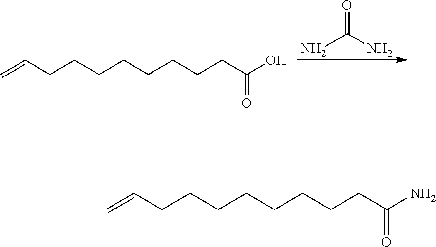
NC(N)=O.C=CCCCCCCCCC(O)=O.C=CCCCCCCCCC(N)=O
